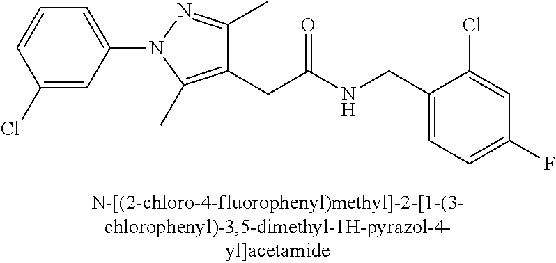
C1=C(F)C=C(Cl)C(CNC(CC2=C(C)N(C3=CC=CC(Cl)=C3)N=C2C)=O)=C1
